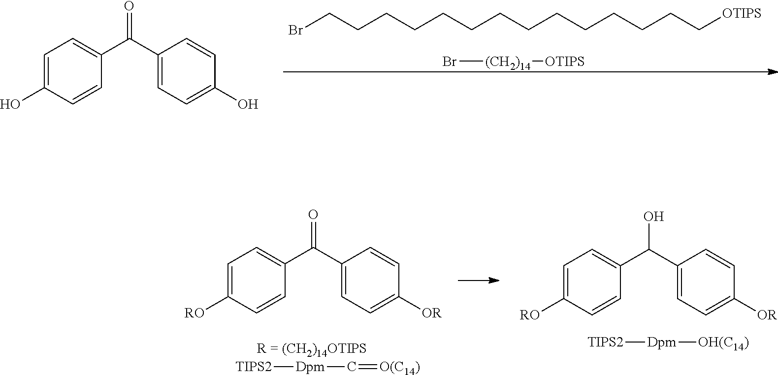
BrCCCCCCCCCCCCCC[OTIPS].Br[(CH2)14][OTIPS].C1=C(O)C=CC(C(C2=CC=C(O)C=C2)=O)=C1.[TIPS2][Dpm]C=[O(C14)].C1=C([RO])C=CC(C(C2=CC=C([OR])C=C2)=O)=C1.[TIPS2][Dpm][OH(C14)].C1=C([RO])C=CC(C(C2=CC=C([OR])C=C2)O)=C1
